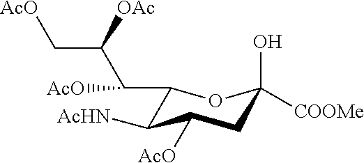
C1(C(C(C[AcO])[OAc])[AcO])C([AcHN])C([AcO])CC(O)([COOMe])O1
